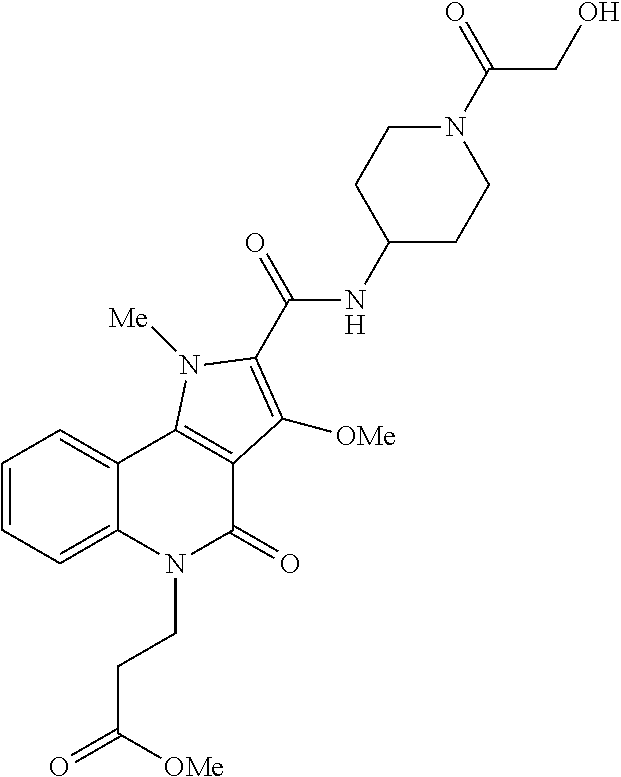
C1=CC=C2C(=C1)C1=C(C(=O)N2CCC(=O)[OMe])C([OMe])=C(C(NC2CCN(C(CO)=O)CC2)=O)N1[Me]
